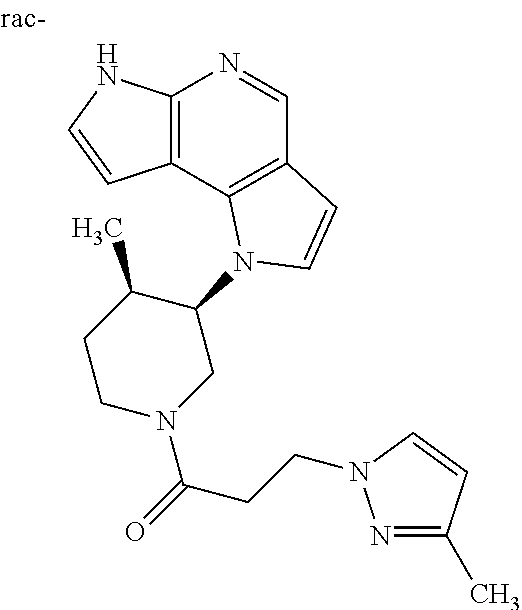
C12=C(C3=C(C=N1)C=CN3C1C(C)CCN(C(=O)CCN3N=C(C)C=C3)C1)C=CN2
